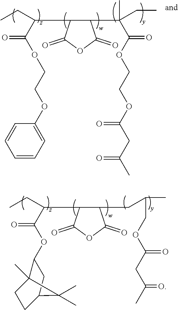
CCC(C1C(C(CC)(C)C(OCCOC(CC(C)=O)=O)=O)C(=O)OC1=O)C(OCCOC1=CC=CC=C1)=O.CCC(C1C(CC(C)COC(CC(C)=O)=O)C(=O)OC1=O)C(OC1C2(C)CCC(C1)C2(C)C)=O
